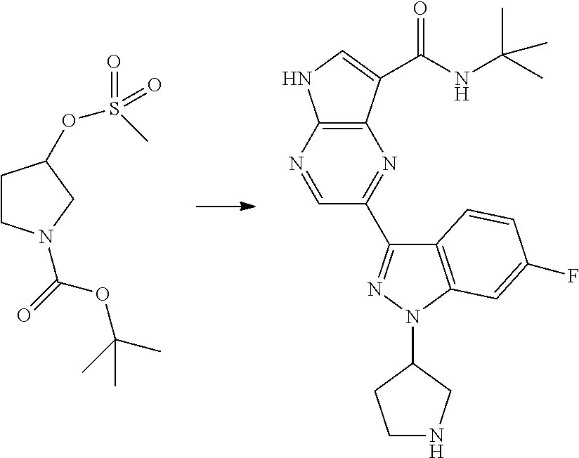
C1CN(C(=O)OC(C)(C)C)CC1OS(=O)(C)=O.C12=C(N=CC(C3=NN(C4CCNC4)C4=C3C=CC(F)=C4)=N1)NC=C2C(NC(C)(C)C)=O
